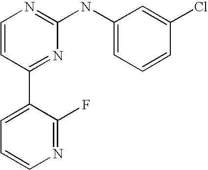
C1=CC(C2=CC=CN=C2F)=NC(NC2=CC=CC(Cl)=C2)=N1
